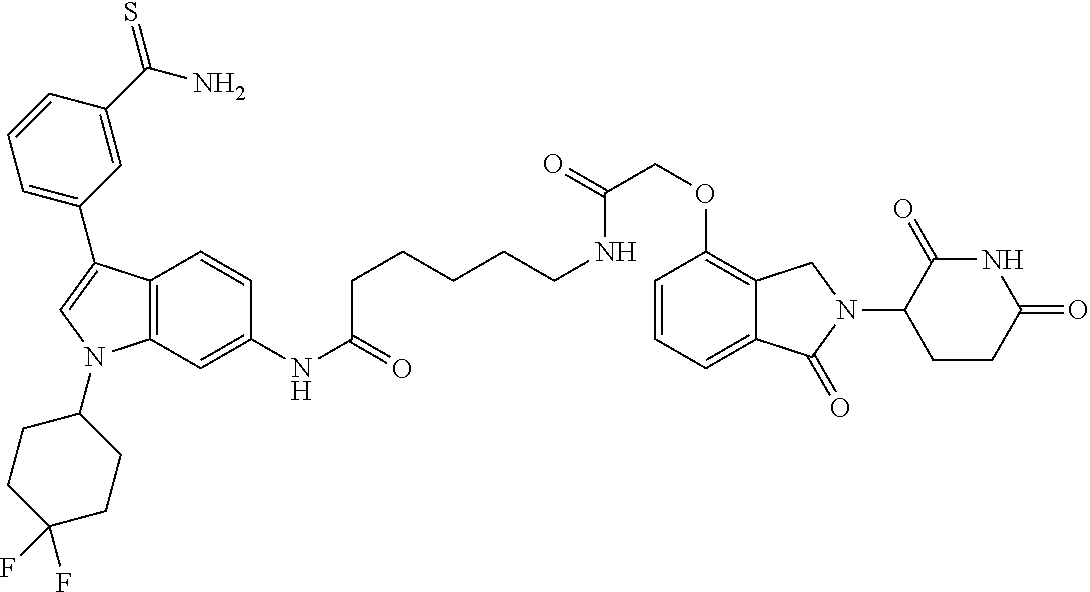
C12=C(C=C(NC(=O)CCCCCNC(COC3=C4C(=CC=C3)C(=O)N(C3CCC(=O)NC3=O)C4)=O)C=C1)N(C1CCC(F)(F)CC1)C=C2C1=CC=CC(C(N)=S)=C1
